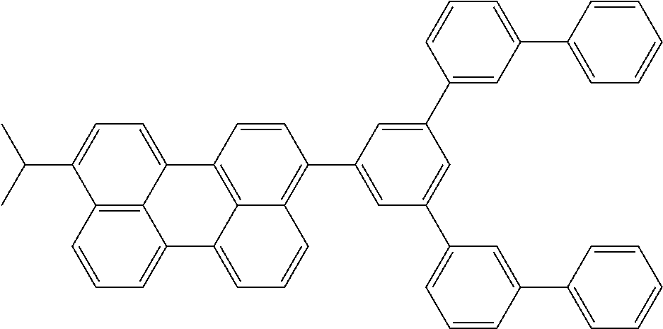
C12=CC=CC3=C1C(=CC=C3C(C)C)C1=C3C2=CC=CC3=C(C2=CC(C3=CC=CC(C4=CC=CC=C4)=C3)=CC(C3=CC(C4=CC=CC=C4)=CC=C3)=C2)C=C1
